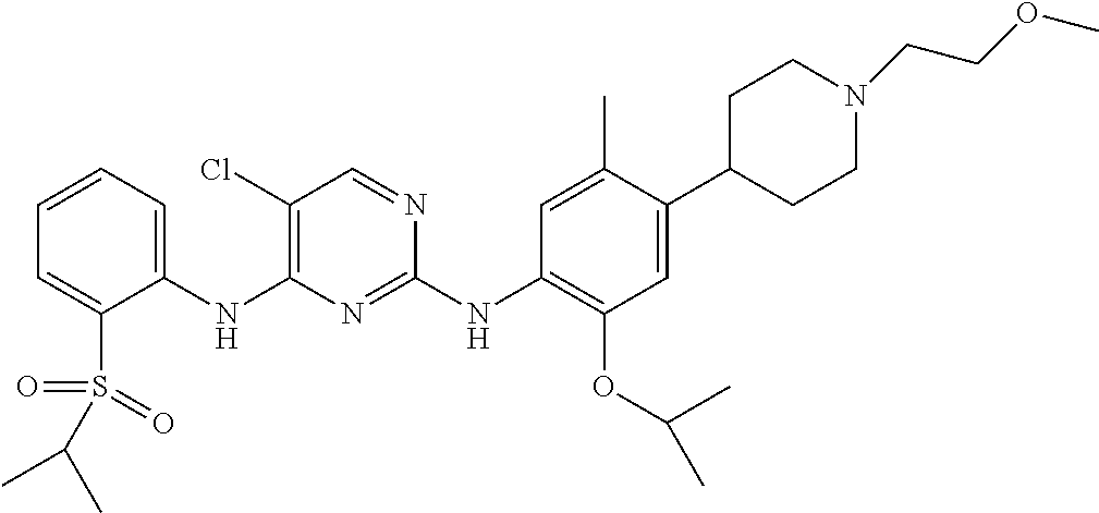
C1(NC2=C(Cl)C=NC(NC3=C(OC(C)C)C=C(C4CCN(CCOC)CC4)C(C)=C3)=N2)=CC=CC=C1S(=O)(=O)C(C)C
